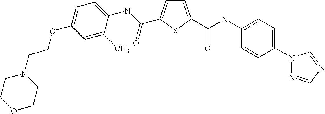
N(C1=CC=C(N2N=CN=C2)C=C1)C(=O)C1=CC=C(C(=O)NC2=CC=C(OCCN3CCOCC3)C=C2C)S1
